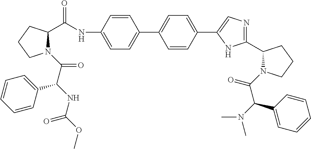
C1=CC(NC(C2N(C(C(NC(OC)=O)C3=CC=CC=C3)=O)CCC2)=O)=CC=C1C1=CC=C(C2=CN=C(C3N(C(C(N(C)C)C4=CC=CC=C4)=O)CCC3)N2)C=C1
